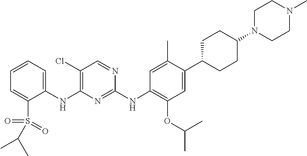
C1(NC2=C(Cl)C=NC(NC3=C(OC(C)C)C=C(C4CCC(N5CCN(C)CC5)CC4)C(C)=C3)=N2)=CC=CC=C1S(=O)(=O)C(C)C
